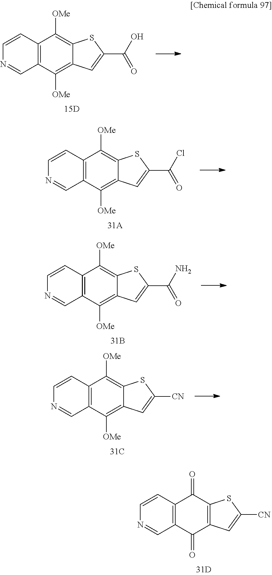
C12=C(C([OMe])=C3C(=C1[OMe])SC(C(=O)O)=C3)C=NC=C2.C12=C(C([OMe])=C3C(=C1[OMe])SC(C(=O)Cl)=C3)C=NC=C2.C12=C(C([OMe])=C3C(=C1[OMe])SC(C(=O)N)=C3)C=NC=C2.C12=C(C([OMe])=C3C(=C1[OMe])SC([CN])=C3)C=NC=C2.C12=C(C(=O)C3=C(C1=O)SC([CN])=C3)C=NC=C2
